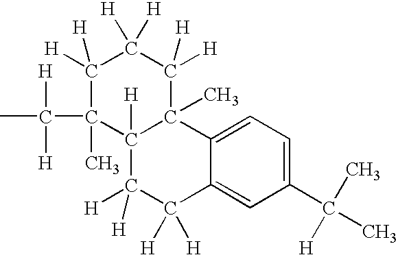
C1([H])([H])C(C)(C([H])([H])C)C2([H])C(C)(C([H])([H])C1([H])[H])C1=CC=C(C(C)(C)[H])C=C1C([H])([H])C2([H])[H]
